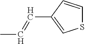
S1C=CC(C=CC)=C1
